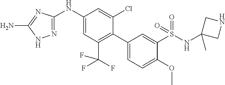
C1(NC2=CC(C(F)(F)F)=C(C3=CC=C(OC)C(S(NC4(C)CNC4)(=O)=O)=C3)C(Cl)=C2)=NNC(N)=N1
